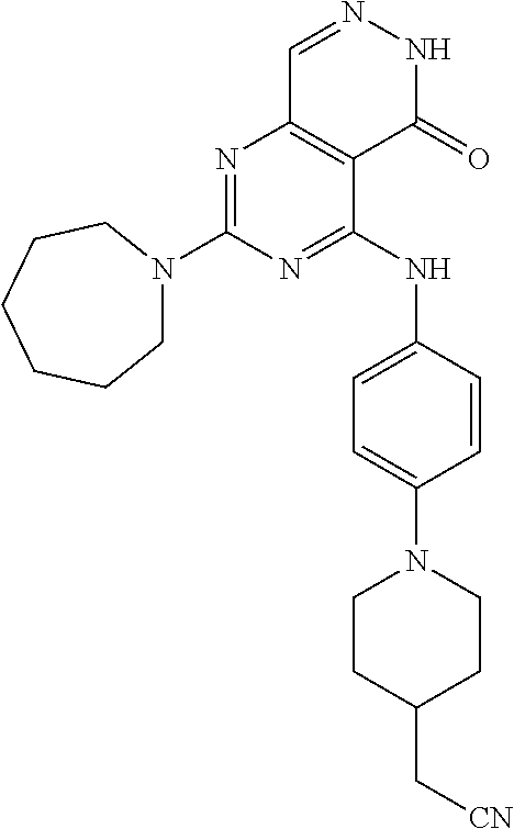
N1=C(N2CCCCCC2)N=C(NC2=CC=C(N3CCC(C[CN])CC3)C=C2)C2=C1C=NNC2=O
